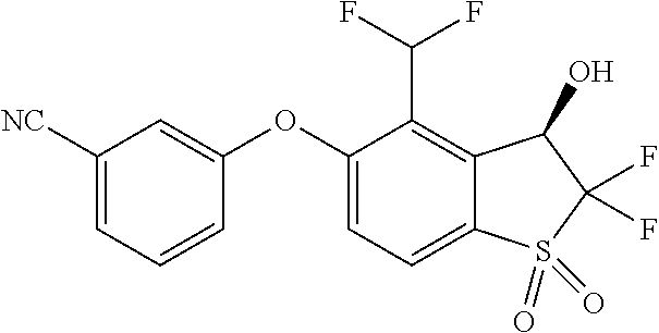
O(C1=CC([NC])=CC=C1)C1=CC=C2C(=C1C(F)F)C(O)C(F)(F)S2(=O)=O
